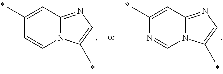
C1(C)=CC2=NC=C(C)N2C=N1.C1(C)=CC2=NC=C(C)N2C=C1
